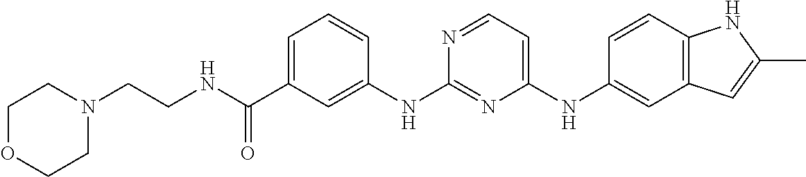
C1=C(C(NCCN2CCOCC2)=O)C=C(NC2=NC(NC3=CC4=C(C=C3)NC(C)=C4)=CC=N2)C=C1
